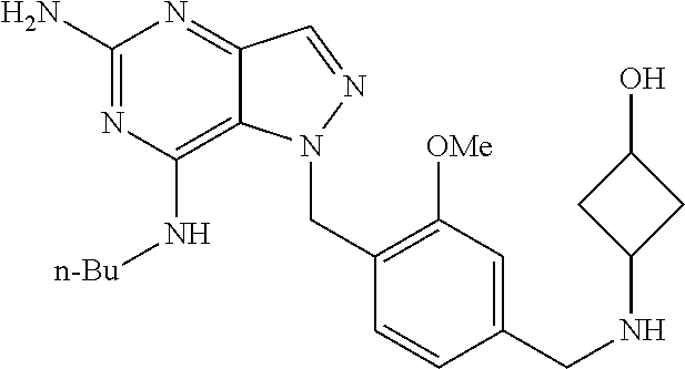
C1(N)=NC(N[n-Bu])=C2C(=N1)C=NN2CC1=C([OMe])C=C(CNC2CC(O)C2)C=C1
